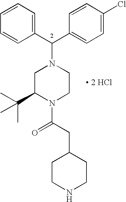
C(C1=CC=C(Cl)C=C1)(N1CC(C(C)(C)C)N(C(CC2CCNCC2)=O)CC1)C1=CC=CC=C1.[ 2 HCl]
